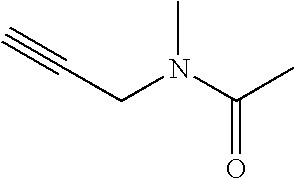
C(CN(C(C)=O)C)#C
